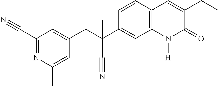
C(C1=CC(C#N)=NC(C)=C1)C(C1=CC2=C(C=C1)C=C(CC)C(=O)N2[H])(C)C#N
